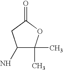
C1(N)C(C)(C)OC(=O)C1
